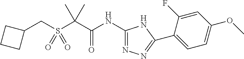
N(C(C(C)(C)S(CC1CCC1)(=O)=O)=O)C1=NN=C(C2=CC=C(OC)C=C2F)N1
